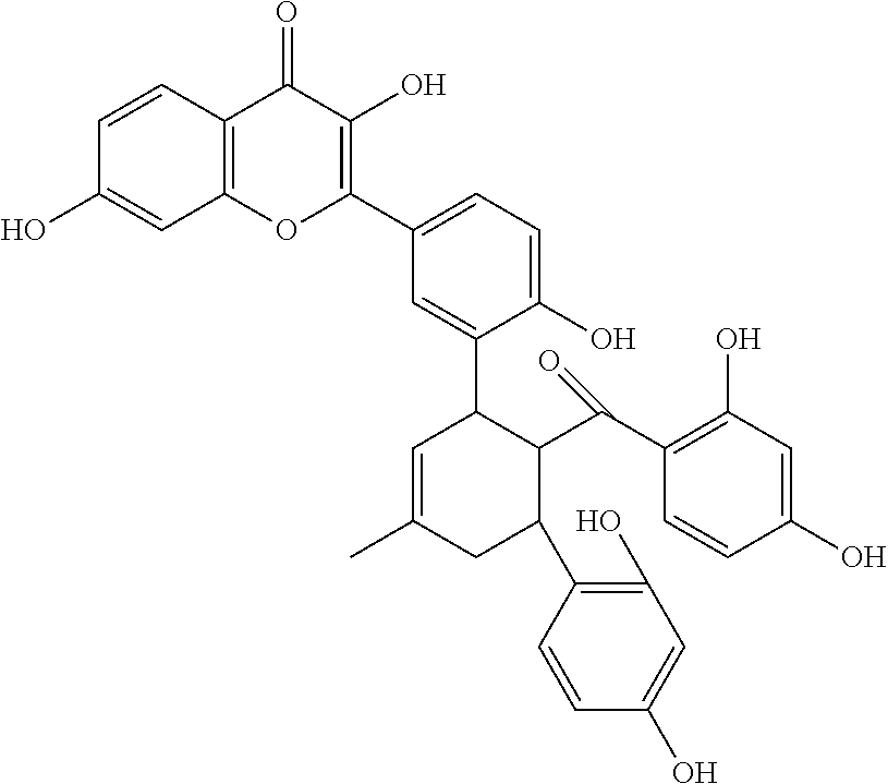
C12=C(C=CC(O)=C1)C(=O)C(O)=C(C1=CC=C(O)C(C3C=C(C)CC(C4=C(O)C=C(O)C=C4)C3C(=O)C3=C(O)C=C(O)C=C3)=C1)O2
